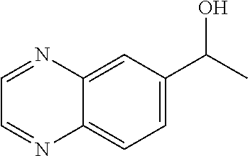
C1=NC2=CC(C(O)C)=CC=C2N=C1
